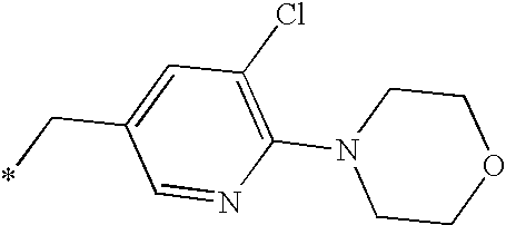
C1(C*)=CC(Cl)=C(N2CCOCC2)N=C1
